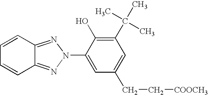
C1=CC2=NN(C3=CC(CC[COOCH3])=CC(C(C)(C)C)=C3O)N=C2C=C1
